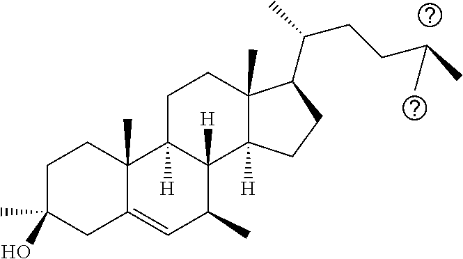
C1C(O)(C)CC2=CC(C)C3([H])C([H])(C2(C)C1)CCC1(C)C3([H])CCC1C(CCC(C)C)C
